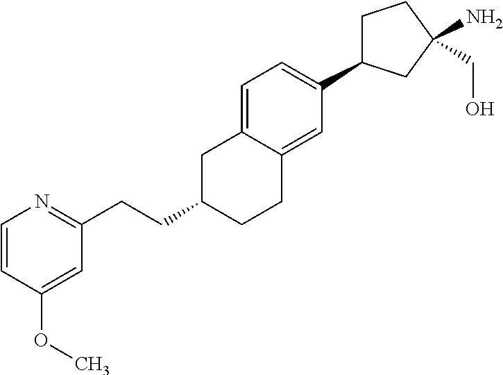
C(C1CCC2=CC(C3CCC(N)(CO)C3)=CC=C2C1)CC1=NC=CC(OC)=C1
